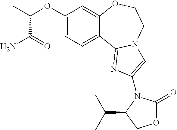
C1(OC(C(=O)N)C)=CC=C2C(=C1)OCCN1C2=NC(N2C(=O)OCC2C(C)C)=C1
